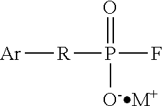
[Ar][R]P(F)(=O)[O-M+]
